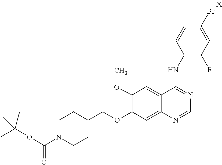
C1=NC2=CC(OCC3CCN(C(OC(C)(C)C)=O)CC3)=C(OC)C=C2C(NC2=C(F)C=C(Br)C=C2)=N1
